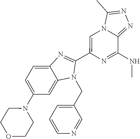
C1=C(N2CCOCC2)C=C2C(=C1)N=C(C1=CN3C(=NN=C3C)C(NC)=N1)N2CC1=CC=CN=C1
